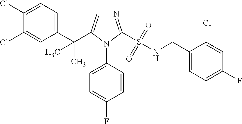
C1(C(C2=CN=C(S(NCC3=CC=C(F)C=C3Cl)(=O)=O)N2C2=CC=C(F)C=C2)(C)C)=CC=C(Cl)C(Cl)=C1
